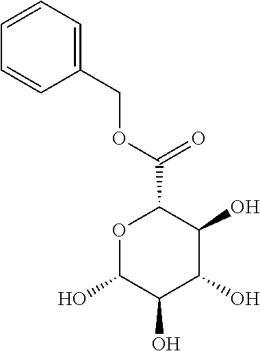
C1=CC=C(COC(=O)C2OC(O)C(O)C(O)C2O)C=C1
